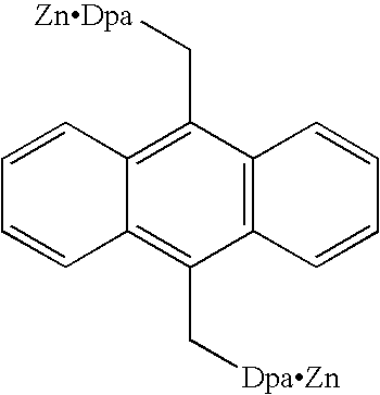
C12=C(C[DpaZn])C3=C(C(C[ZnDpa])=C1C=CC=C2)C=CC=C3
